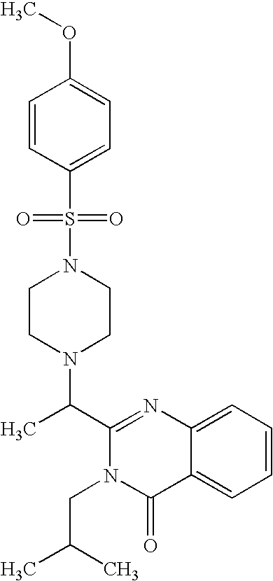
C1(C(C)N2CCN(S(=O)(=O)C3=CC=C(OC)C=C3)CC2)=NC2=CC=CC=C2C(=O)N1CC(C)C
